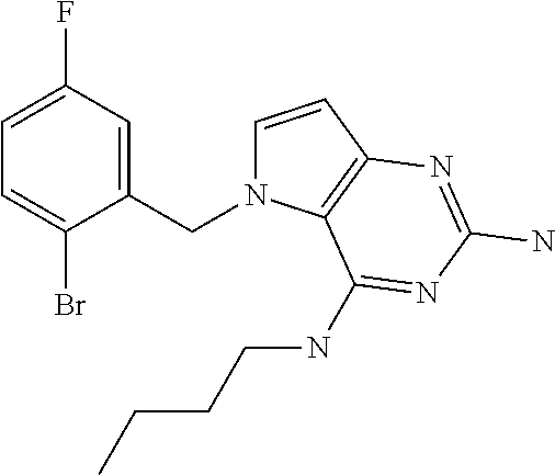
C1=CC2=C(N1CC1=CC(F)=CC=C1Br)C(NCCCC)=NC(N)=N2
